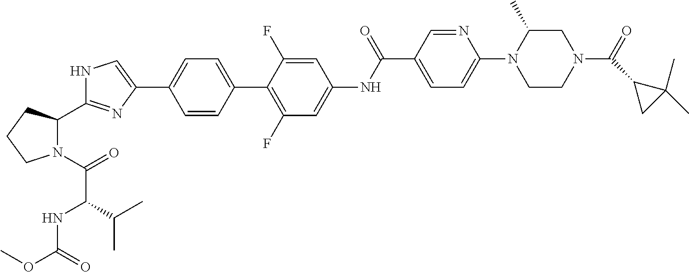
C1=CC(C2=C(F)C=C(NC(C3=CC=C(N4CCN(C(=O)C5CC5(C)C)CC4C)N=C3)=O)C=C2F)=CC=C1C1=CNC(C2N(C(=O)C(NC(OC)=O)C(C)C)CCC2)=N1
